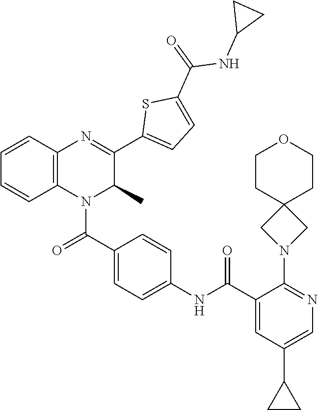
C1=C(C(NC2=CC=C(C(=O)N3C4=C(C=CC=C4)N=C(C4=CC=C(C(=O)NC5CC5)S4)C3C)C=C2)=O)C(N2CC3(C2)CCOCC3)=NC=C1C1CC1
